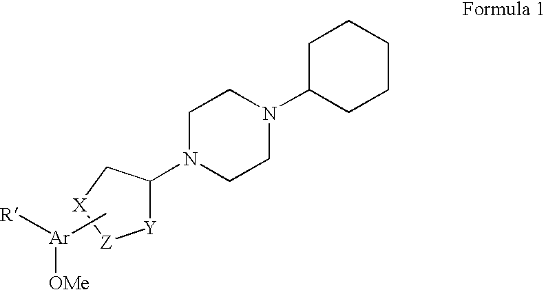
[Ar]([OMe])([R])C.[Y]1C(N2CCN(C3CCCCC3)CC2)C[X][Z]1
